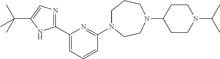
C1N(C2=NC(C3=NC=C(C(C)(C)C)N3)=CC=C2)CCN(C2CCN(C(C)C)CC2)CC1
